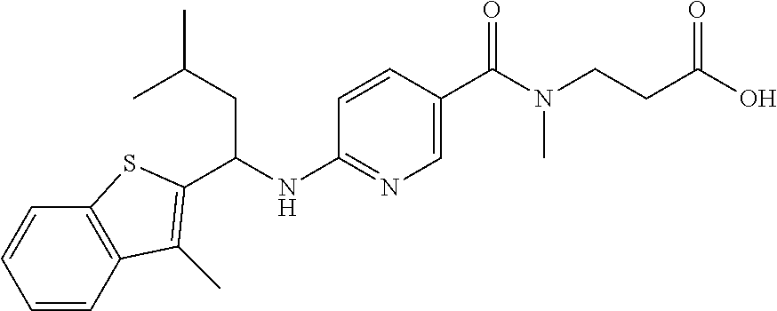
C1=CC2=C(C=C1)SC(C(NC1=NC=C(C(N(CCC(O)=O)C)=O)C=C1)CC(C)C)=C2C
